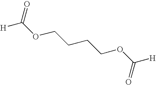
C(OCCCCOC([H])=O)([H])=O
